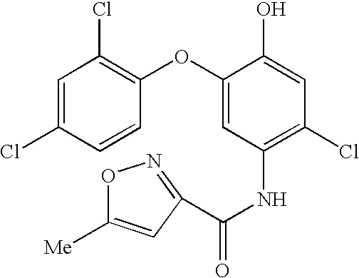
C1=C(Cl)C=CC(OC2=CC(NC(=O)C3=NOC([Me])=C3)=C(Cl)C=C2O)=C1Cl
